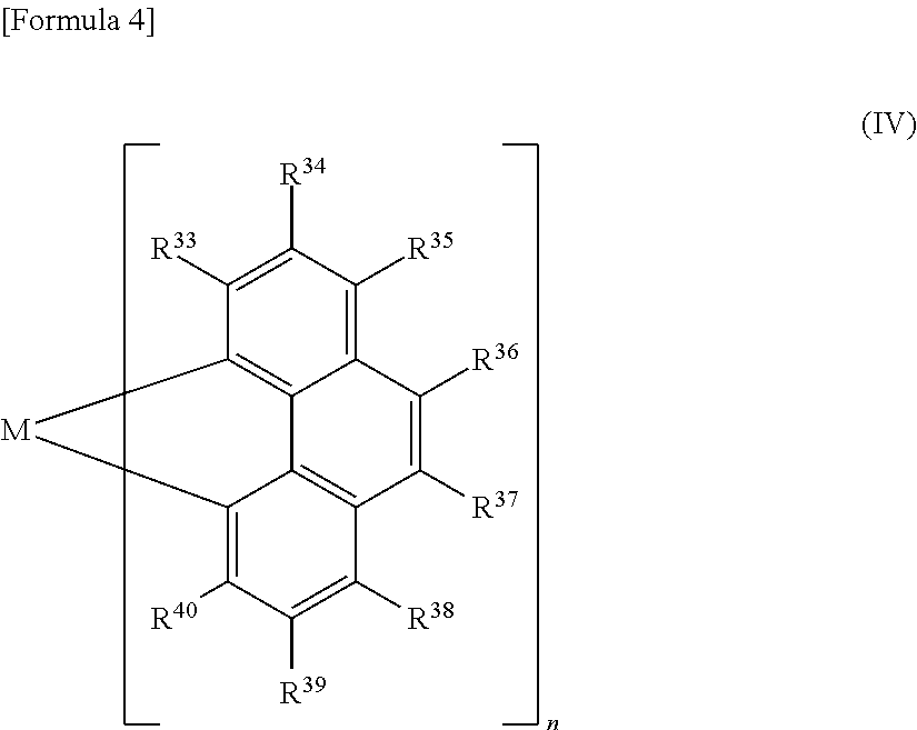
C1([R33])=C([R34])C([R35])=C2C3=C1[M]C1=C([R40])C([R39])=C([R38])C(=C31)C([R37])=C2[R36]
